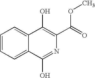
C1=CC=C2C(=C1)C(O)=C(C(=O)OC)N=C2O
